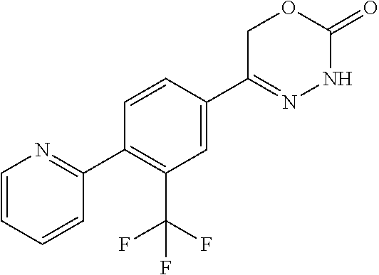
C1=CC(C2=NNC(=O)OC2)=CC(C(F)(F)F)=C1C1=NC=CC=C1
